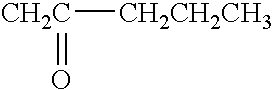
[CH2C](=O)[CH2CH2CH3]
